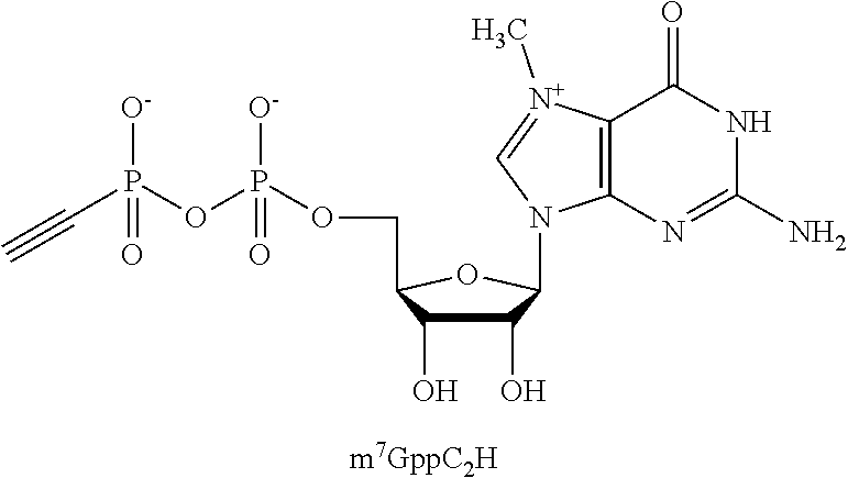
C1(O)C(O)C(COP(OP(C#C)([O-])=O)([O-])=O)OC1N1C2=C([N+](C)=C1)C(=O)NC(N)=N2
